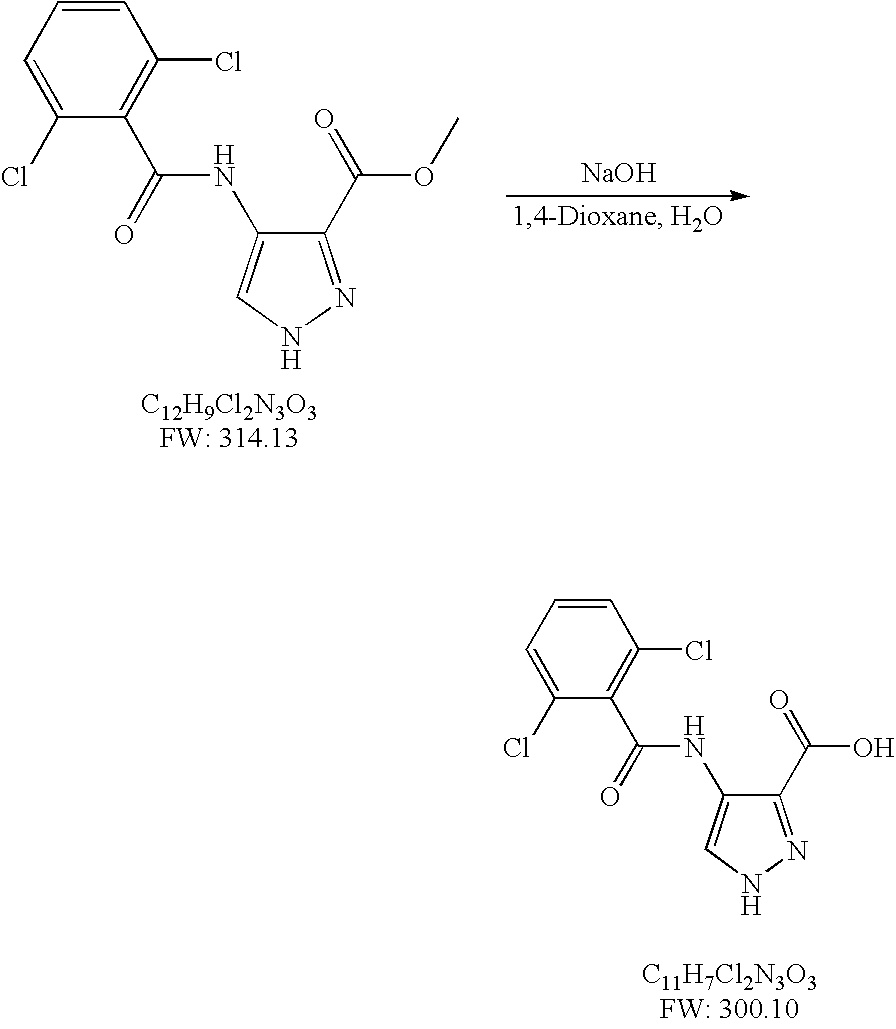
[NaOH].C1=CC=C(Cl)C(C(=O)NC2=CNN=C2C(=O)OC)=C1Cl.[C12H9Cl2N3O3FW: 314.13].C1=CC=C(Cl)C(C(=O)NC2=CNN=C2C(=O)O)=C1Cl.[C11H7Cl2N3O3FW: 300.10]
